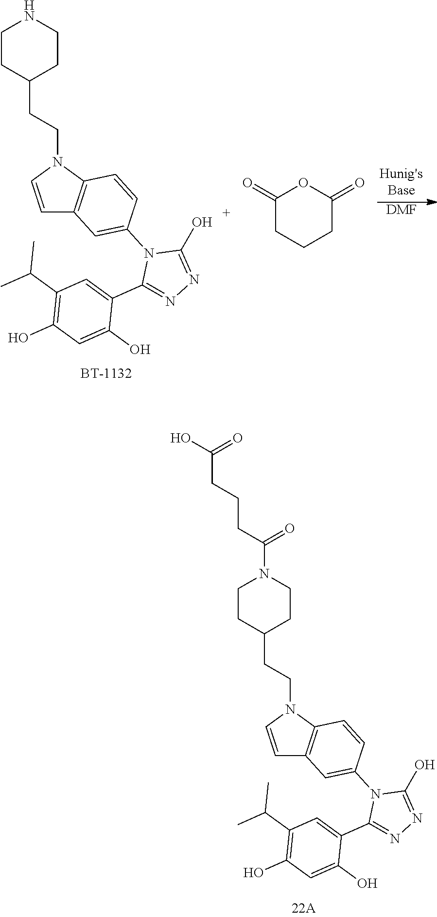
C1CC(CCN2C=CC3=C2C=CC(N2C(C4=CC(C(C)C)=C(O)C=C4O)=NN=C2O)=C3)CCN1C(CCCC(O)=O)=O.C1CC(CCN2C=CC3=C2C=CC(N2C(C4=CC(C(C)C)=C(O)C=C4O)=NN=C2O)=C3)CCN1.[DMF].C1(=O)CCCC(=O)O1
